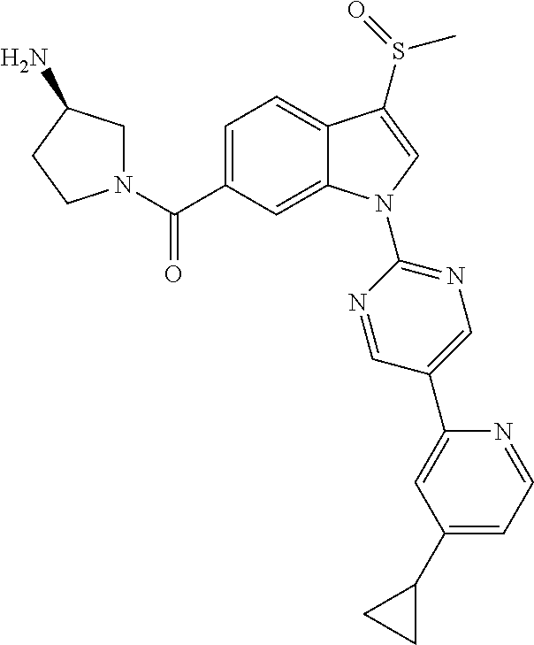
C(C1=CC=C2C(=C1)N(C1=NC=C(C3=CC(C4CC4)=CC=N3)C=N1)C=C2S(C)=O)(=O)N1CC(N)CC1
